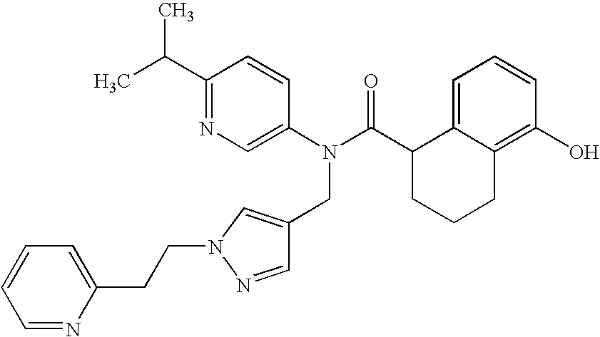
C1(C(C)C)=NC=C(N(C(C2CCCC3=C(O)C=CC=C23)=O)CC2=CN(CCC3=CC=CC=N3)N=C2)C=C1
